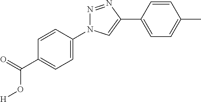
C1(N2N=NC(C3=CC=C(C)C=C3)=C2)=CC=C(C(=O)O[H])C=C1
